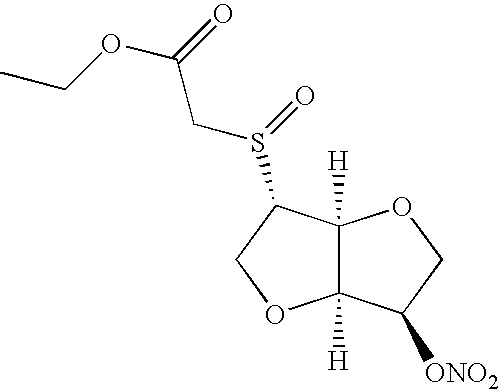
C12([H])C([H])(C(S(CC(=O)OCC)=O)CO1)OCC2[ONO2]
